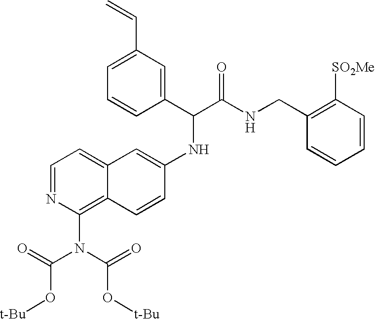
C1=NC(N(C(=O)O[t-Bu])C(=O)O[t-Bu])=C2C(=C1)C=C(NC(C(NCC1=C([SO2Me])C=CC=C1)=O)C1=CC(C=C)=CC=C1)C=C2
